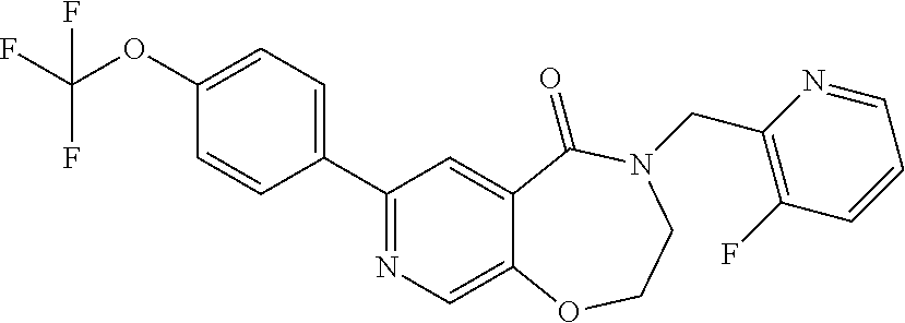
C1(C2=NC=C3C(=C2)C(=O)N(CC2=C(F)C=CC=N2)CCO3)=CC=C(OC(F)(F)F)C=C1
